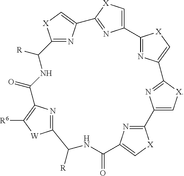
N1=C2[X]C=C1C1=NC(=C[X]1)C1=NC(=C[X]1)C1=NC(=C[X]1)C1=NC(=C[X]1)C(=O)NC([R])C1=NC(=C([R6])[W]1)C(=O)NC2[R]
